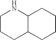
C1CCC2C(N1)CCCC2
